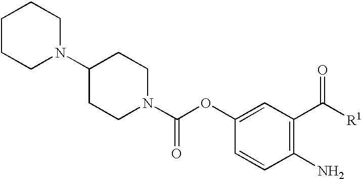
C1CCN(C2CCN(C(OC3=CC(C([R1])=O)=C(N)C=C3)=O)CC2)CC1
